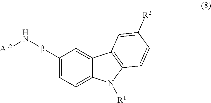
C1(bN[Ar2])=CC=C2C(=C1)C1=C(N2[R1])C=CC([R2])=C1
